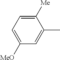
C1([MeO])=CC=C([Me])C(C)=C1
